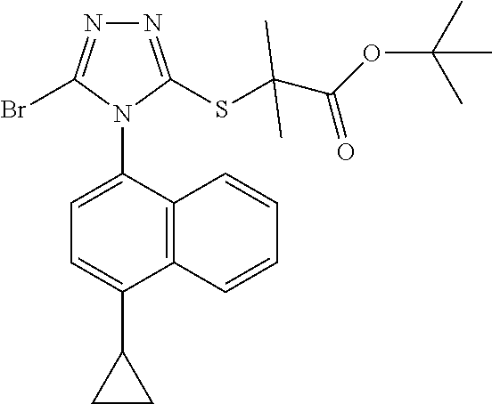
N1=C(SC(C(OC(C)(C)C)=O)(C)C)N(C2=CC=C(C3CC3)C3=C2C=CC=C3)C(Br)=N1
